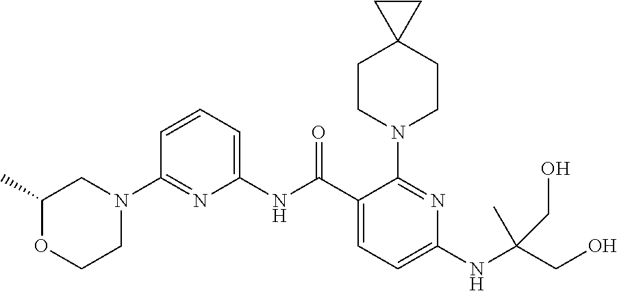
C1(NC(C2=CC=C(NC(CO)(C)CO)N=C2N2CCC3(CC2)CC3)=O)=CC=CC(N2CC(C)OCC2)=N1
